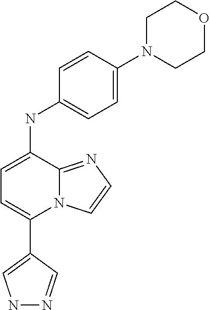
C1(C2=CC=C(NC3=CC=C(N4CCOCC4)C=C3)C3=NC=CN23)=CNN=C1
